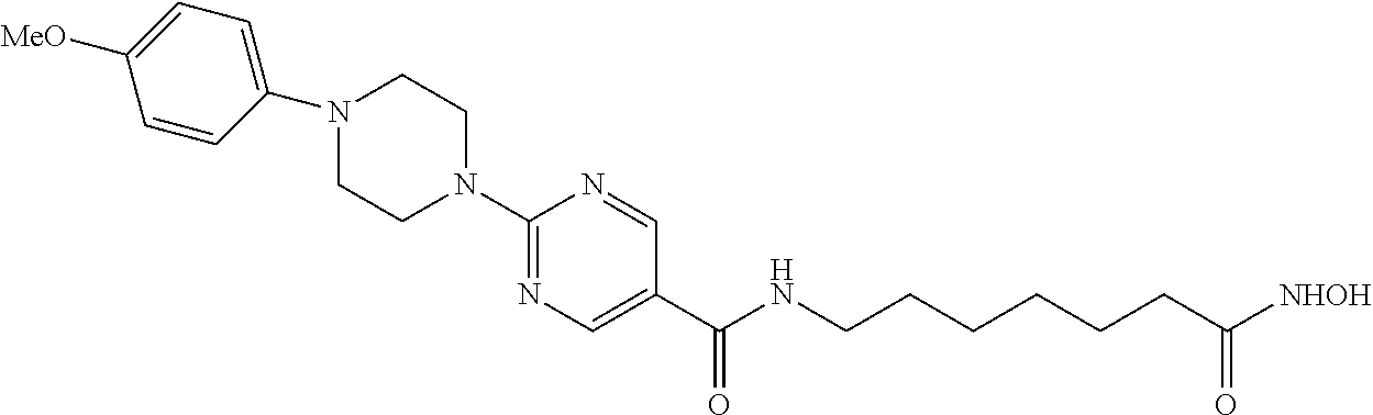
C1(N2CCN(C3=CC=C([MeO])C=C3)CC2)=NC=C(C(=O)NCCCCCCC([NHOH])=O)C=N1
